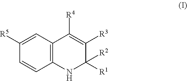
C12=C(NC([R1])([R2])C([R3])=C1[R4])C=CC([R5])=C2
